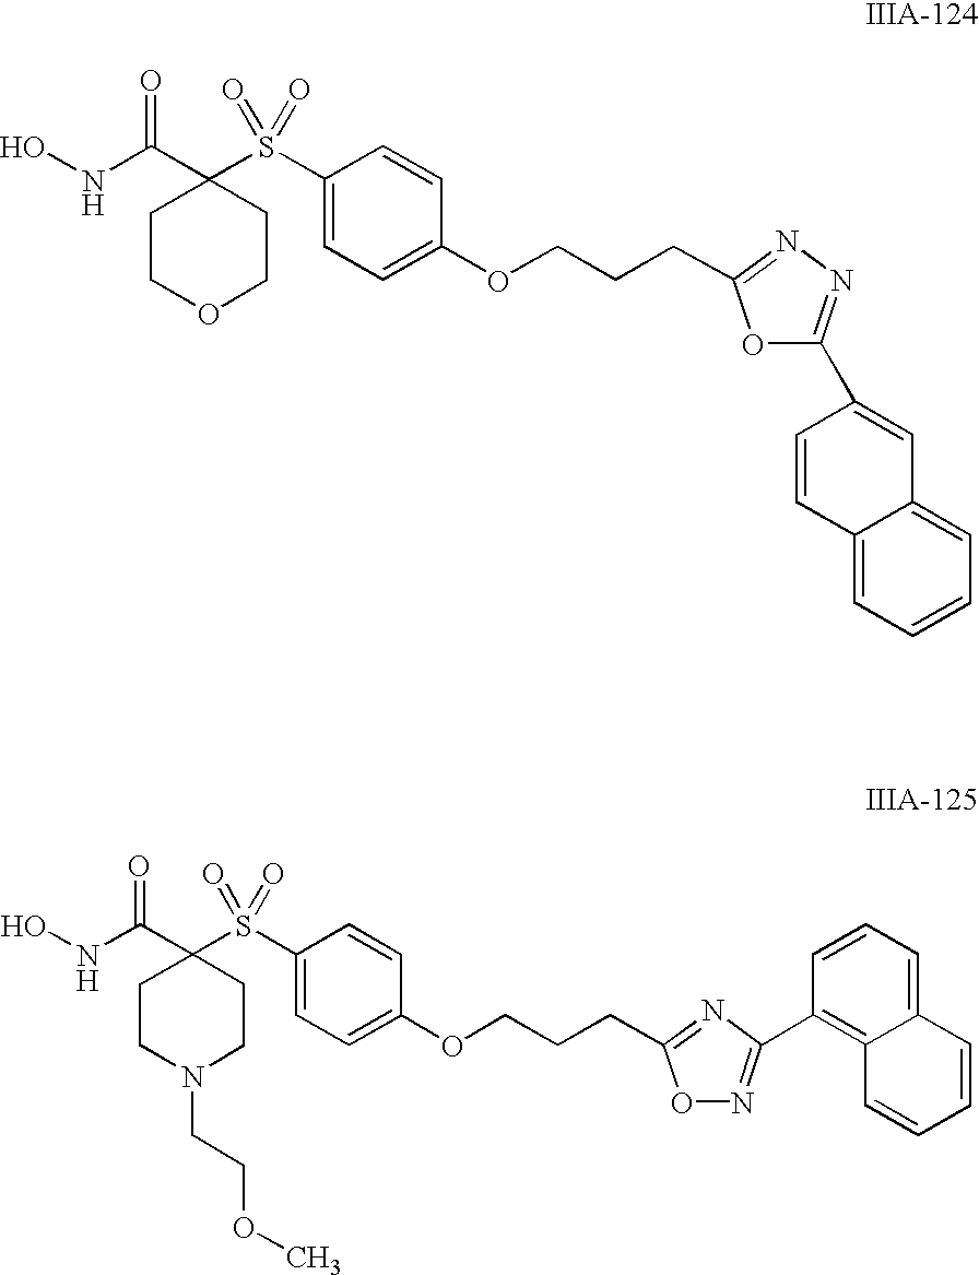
ONC(C1(S(C2=CC=C(OCCCC3=NN=C(C4=CC5=CC=CC=C5C=C4)O3)C=C2)(=O)=O)CCOCC1)=O.ONC(C1(S(C2=CC=C(OCCCC3=NC(C4=C5C(=CC=C4)C=CC=C5)=NO3)C=C2)(=O)=O)CCN(CCOC)CC1)=O
